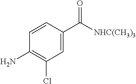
C1=CC(C([NHC(CH3)3])=O)=CC(Cl)=C1N
